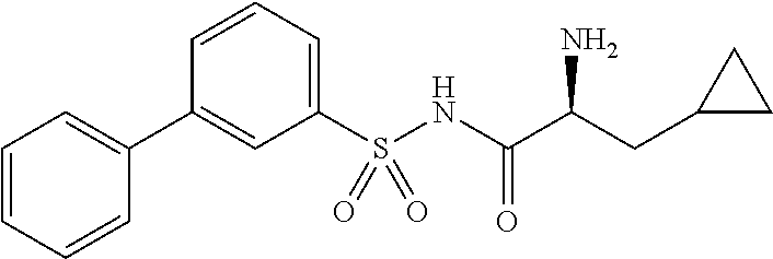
C1=CC=CC(C2=CC(S(NC(C(CC3CC3)N)=O)(=O)=O)=CC=C2)=C1
